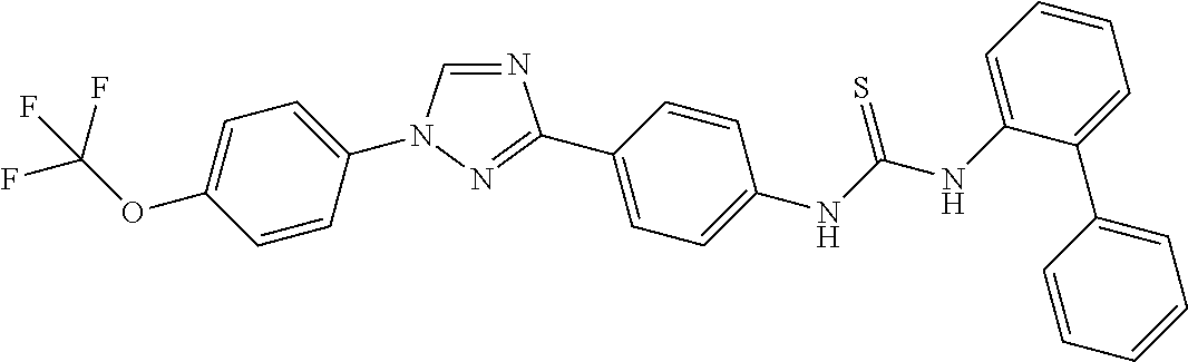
C1=C(N2C=NC(C3=CC=C(NC(NC4=CC=CC=C4C4=CC=CC=C4)=S)C=C3)=N2)C=CC(OC(F)(F)F)=C1
